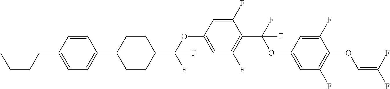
C1=CC(CCCC)=CC=C1C1CCC(C(OC2=CC(F)=C(C(F)(OC3=CC(F)=C(OC=C(F)F)C(F)=C3)F)C(F)=C2)(F)F)CC1
